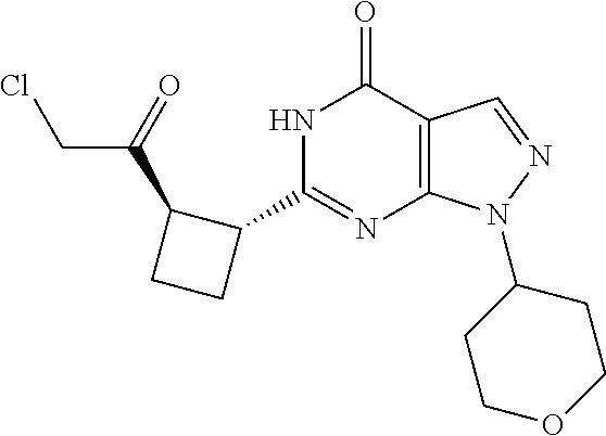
N1C(C2C(C(CCl)=O)CC2)=NC2=C(C1=O)C=NN2C1CCOCC1
